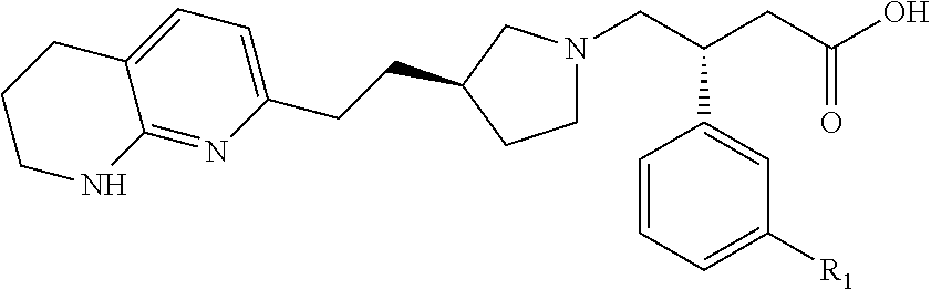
C1=CC=C([R1])C=C1C(CN1CCC(CCC2=CC=C3C(=N2)NCCC3)C1)CC(O)=O
